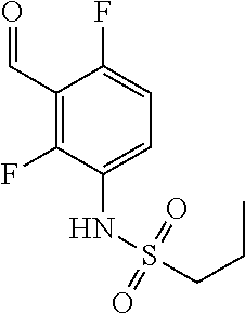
C1(C=O)=C(F)C(NS(CCC)(=O)=O)=CC=C1F
